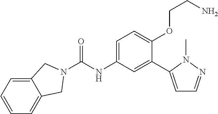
C(=O)(NC1=CC=C(OCCN)C(C2=CC=NN2C)=C1)N1CC2=CC=CC=C2C1
